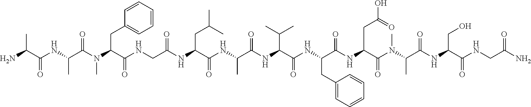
NC(C(NC(C(N(C(C(NCC(NC(C(NC(C(=O)NC(C(C)C)C(=O)NC(CC1=CC=CC=C1)C(=O)NC(C(=O)N(C)C(C)C(=O)NC(CO)C(=O)NCC(N)=O)CC(O)=O)C)=O)CC(C)C)=O)=O)CC1=CC=CC=C1)C)=O)C)=O)C
